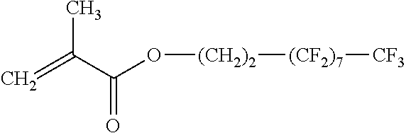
C=C(C(O[(CH2)2][(CF2)7][CF3])=O)C
